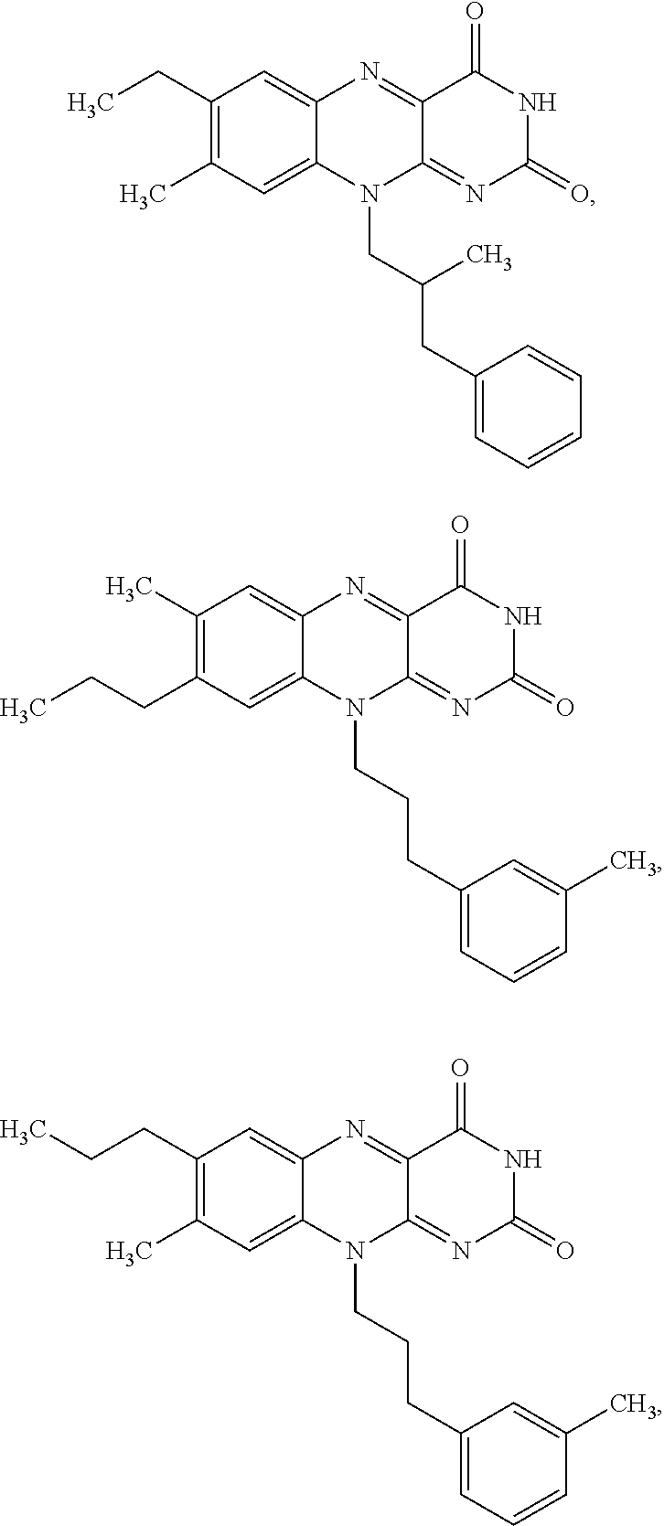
C(C1=C(C)C=C2C(=C1)N=C1C(=NC(=O)NC1=O)N2CC(CC1=CC=CC=C1)C)C.CC1=C(CCC)C=C2C(=C1)N=C1C(=NC(=O)NC1=O)N2CCCC1=CC=CC(C)=C1.C(C1=C(C)C=C2C(=C1)N=C1C(=NC(=O)NC1=O)N2CCCC1=CC=CC(C)=C1)CC
